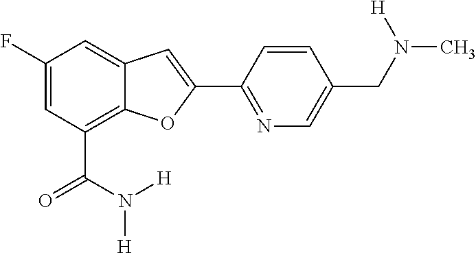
C1(F)=CC(C(=O)N([H])[H])=C2C(=C1)C=C(C1=NC=C(CN(C)[H])C=C1)O2
